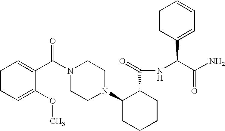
C1=C(OC)C(C(N2CCN(C3CCCCC3C(NC(C(N)=O)C3=CC=CC=C3)=O)CC2)=O)=CC=C1
